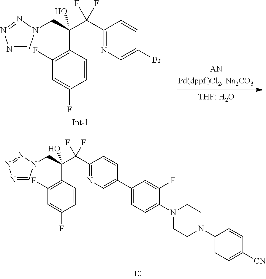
C1=CC(C(CN2C=NN=N2)(C(C2=NC=C(Br)C=C2)(F)F)O)=C(F)C=C1F.C1=CC(C(CN2C=NN=N2)(C(C2=NC=C(C3=CC=C(N4CCN(C5=CC=C([CN])C=C5)CC4)C(F)=C3)C=C2)(F)F)O)=C(F)C=C1F
